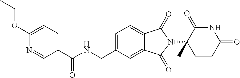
N1C(=O)C(N2C(=O)C3=CC=C(CNC(C4=CC=C(OCC)N=C4)=O)C=C3C2=O)(C)CCC1=O
